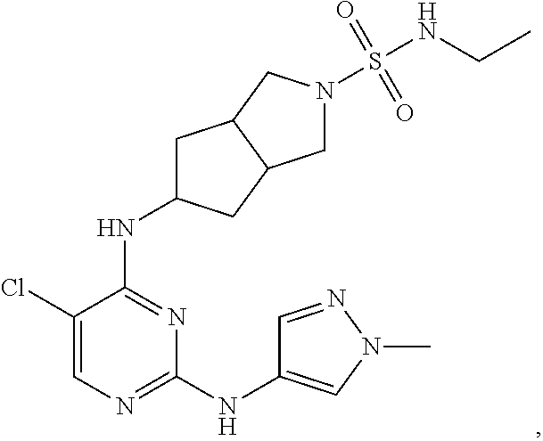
N1=C(NC2CC3C(C2)CN(S(=O)(=O)NCC)C3)C(Cl)=CN=C1NC1=CN(C)N=C1
